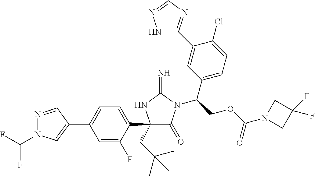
C1(C2=CC=C(C3(CC(C)(C)C)C(=O)N(C(COC(N4CC(F)(F)C4)=O)C4=CC=C(Cl)C(C5=NC=NN5)=C4)C(=N)N3)C(F)=C2)=CN(C(F)F)N=C1
